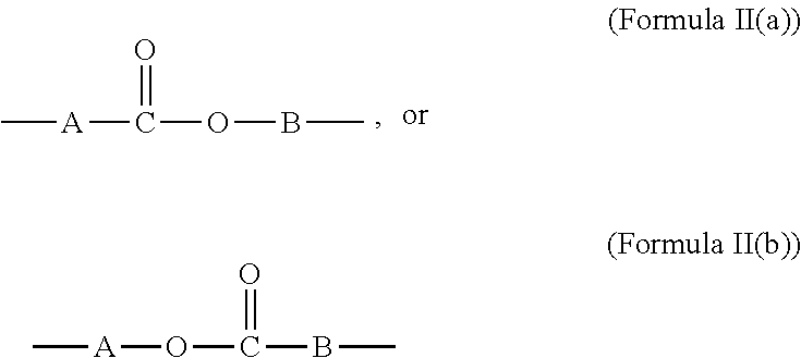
C[A]C(=O)OBC.C[A]OC(BC)=O
